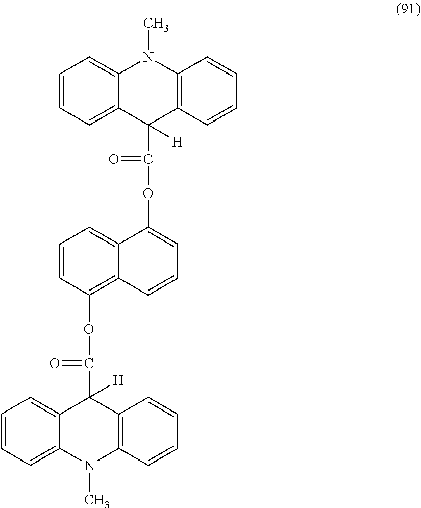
C1=CC=C2C(=C1)C(C(=O)OC1=C3C(=CC=C1)C(OC(C1([H])C4=C(N(C)C5=CC=CC=C15)C=CC=C4)=O)=CC=C3)([H])C1=C(N2C)C=CC=C1
